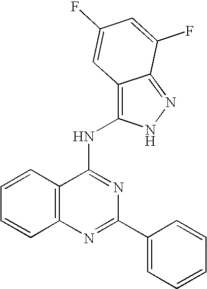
C12=C(N=C(C3=CC=CC=C3)N=C1NC1=C3C(=NN1)C(F)=CC(F)=C3)C=CC=C2
